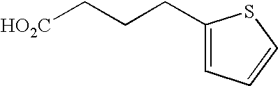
[HO2C]CCCC1=CC=CS1
